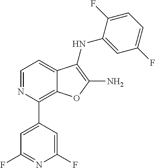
C1=NC(C2=CC(F)=NC(F)=C2)=C2C(=C1)C(NC1=CC(F)=CC=C1F)=C(N)O2
